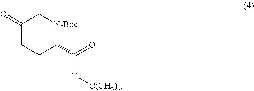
C1(=O)CCC(C(=O)O[C(CH3)3])[N-Boc]C1
